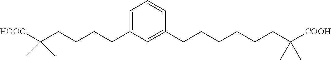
C1=C(CCCCC([HOOC])(C)C)C=C(CCCCCCC([COOH])(C)C)C=C1
